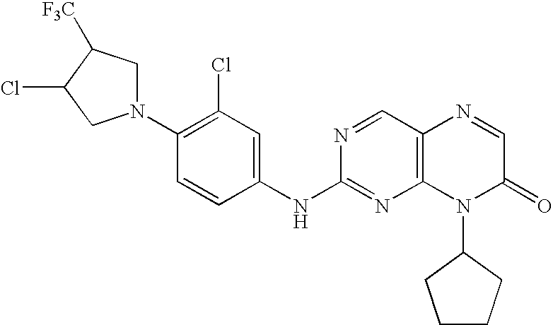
C1=CC(NC2=NC3=C(C=N2)N=CC(=O)N3C2CCCC2)=CC(Cl)=C1N1CC([F3C])C(Cl)C1
